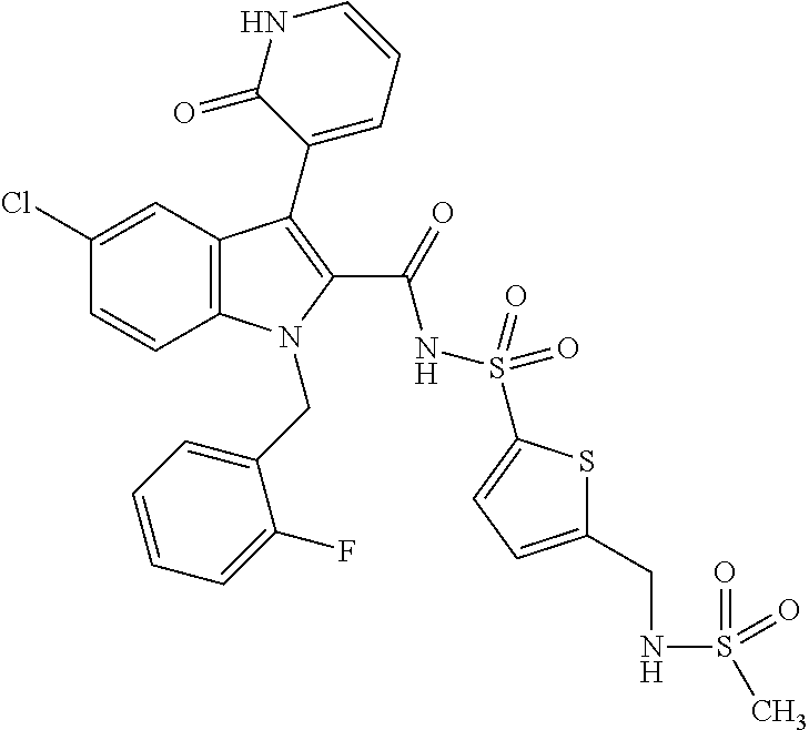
C1(Cl)=CC2=C(C=C1)N(CC1=CC=CC=C1F)C(C(=O)NS(=O)(=O)C1=CC=C(CNS(=O)(C)=O)S1)=C2C1=CC=CNC1=O
